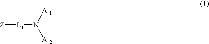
[Z][L1]N([Ar1])[Ar2]
